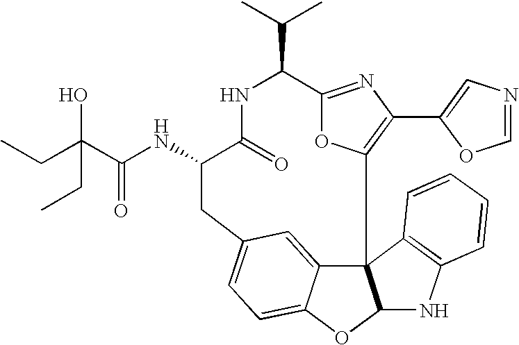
N(C1CC2=CC=C3C(=C2)C2(C4=C(C5=CN=CO5)N=C(C(C(C)C)NC1=O)O4)C(O3)NC1=C2C=CC=C1)C(C(CC)(O)CC)=O
